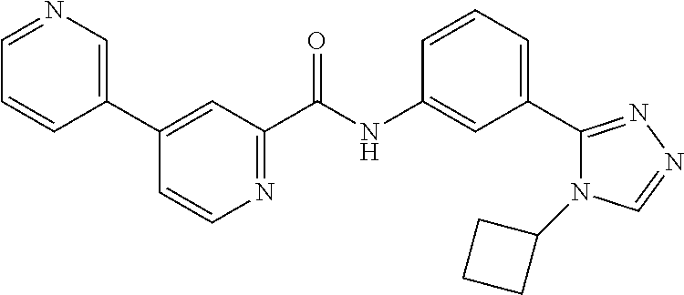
C1=CC(C2=CC(C(NC3=CC(C4=NN=CN4C4CCC4)=CC=C3)=O)=NC=C2)=CN=C1
